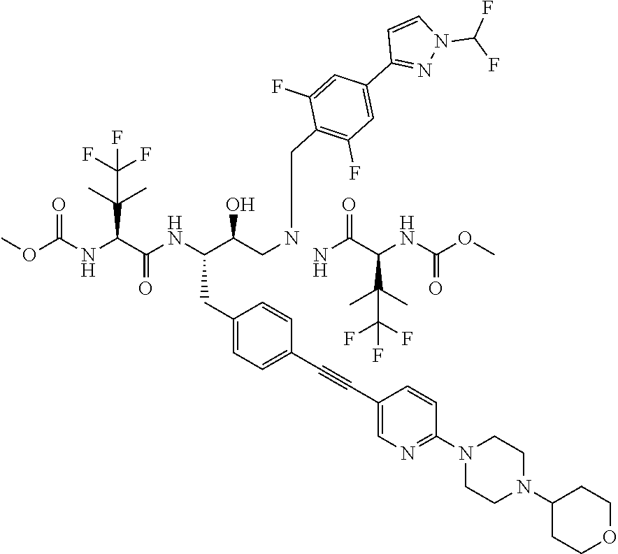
NC(C(NC(OC)=O)C(C)(C)C(F)(F)F)=O.COC(NC(C(NC(C(CNCC1=C(F)C=C(C2=NN(C(F)F)C=C2)C=C1F)O)CC1=CC=C(C#CC2=CN=C(N3CCN(C4CCOCC4)CC3)C=C2)C=C1)=O)C(C)(C)C(F)(F)F)=O
